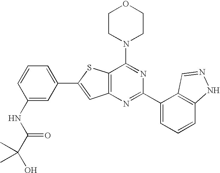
C1CN(C2=NC(C3=CC=CC4=C3C=NN4)=NC3=C2SC(C2=CC=CC(NC(C(O)(C)C)=O)=C2)=C3)CCO1
